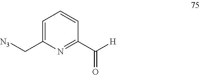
C1=C(C[N3])N=C(C([H])=O)C=C1
